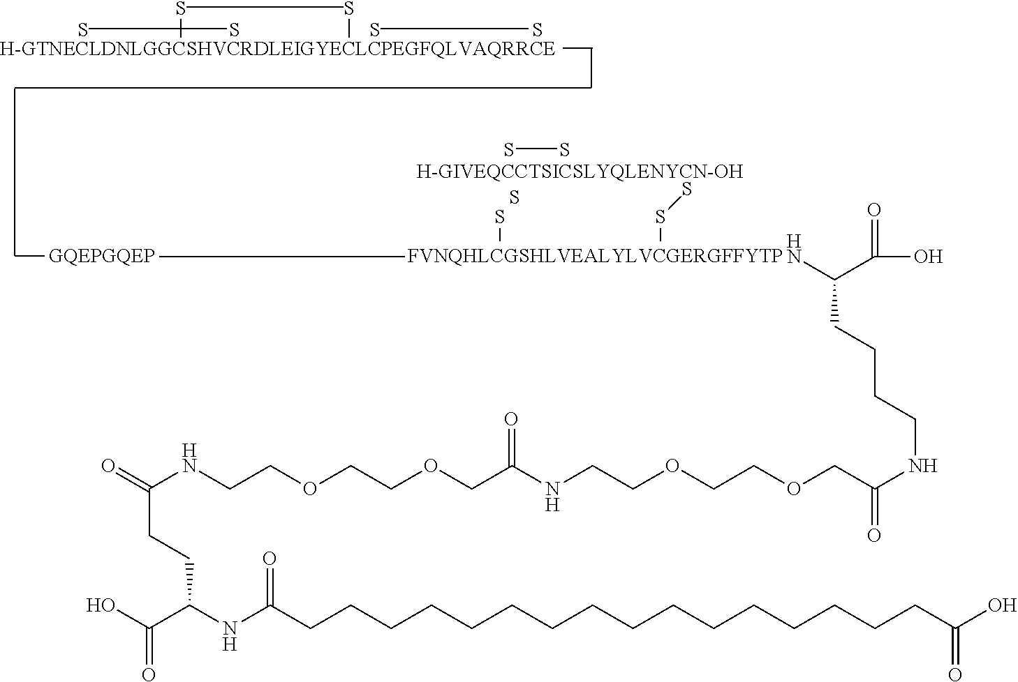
S.S.S.S.S.S.S.S.S.S.S.O=C(NCCOCCOCC(NCCOCCOCC(NCCCCC(N)C(O)=O)=O)=O)CCC(NC(CCCCCCCCCCCCCCCCC(O)=O)=O)C(O)=O.S
